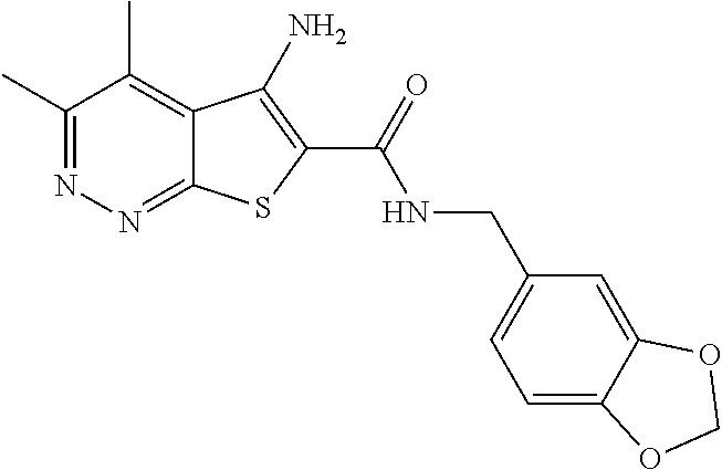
C1(C)=NN=C2C(=C1C)C(N)=C(C(=O)NCC1=CC=C3C(=C1)OCO3)S2
